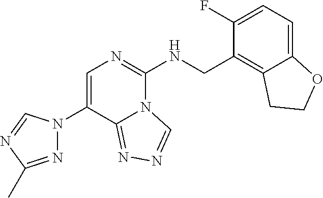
C1(N2N=C(C)N=C2)=CN=C(NCC2=C3C(=CC=C2F)OCC3)N2C1=NN=C2
